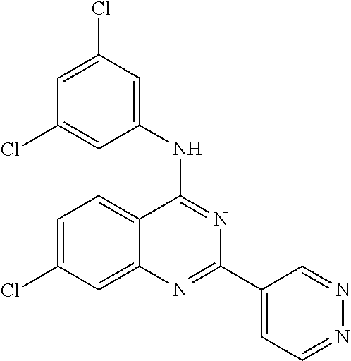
C1=C(Cl)C=C2C(=C1)C(NC1=CC(Cl)=CC(Cl)=C1)=NC(C1=CC=NN=C1)=N2
